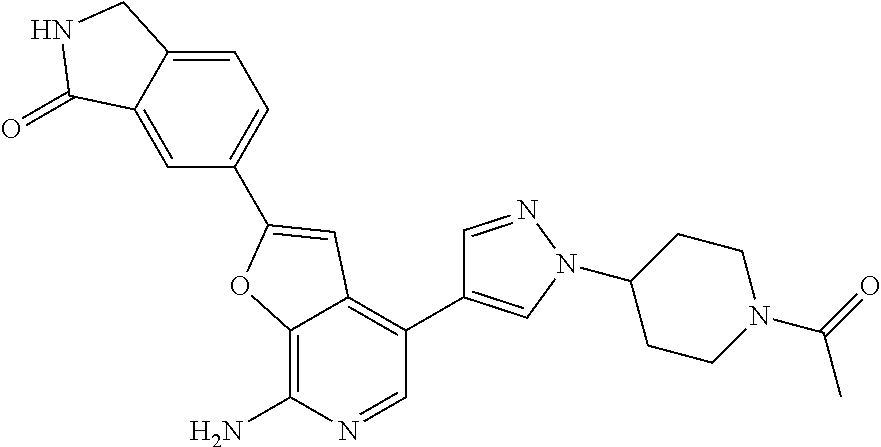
C12=C(N)N=CC(C3=CN(C4CCN(C(C)=O)CC4)N=C3)=C1C=C(C1=CC=C3C(=C1)C(=O)NC3)O2
